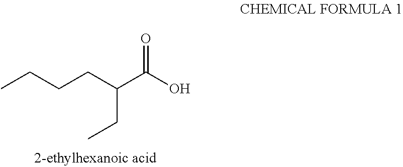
O=C(O)C(CCCC)CC
